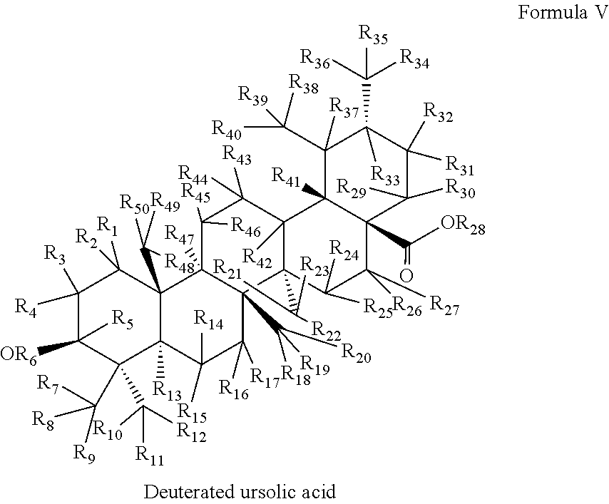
C1([R3])([R4])C([OR6])([R5])C(C([R11])([R10])[R12])(C([R7])([R8])[R9])C2([R13])C(C([R50])([R49])[R48])(C1([R1])[R2])C1([R47])C(C([R20])([R19])[R18])(C([R17])([R16])C2([R14])[R15])C2(C([R21])([R23])[R22])C([R42])(C([R43])([R44])C1([R46])[R45])C1([R41])C(C([OR28])=O)(C([R27])([R26])C2([R24])[R25])C([R30])([R29])C([R32])([R31])C([R33])(C([R36])([R34])[R35])C1([R37])C([R39])([R40])[R38]
